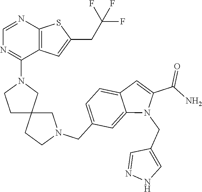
C12=C(C=C(CC(F)(F)F)S1)C(N1CCC3(C1)CCN(CC1=CC=C4C(=C1)N(CC1=CNN=C1)C(C(=O)N)=C4)C3)=NC=N2
